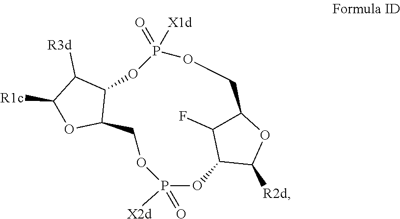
[R2d]C1OC2C(F)C1OP(=O)([X2d])OCC1C(OP(=O)([X1d])OC2)C([R3d])C([R1c])O1
